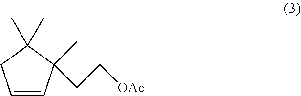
C1=CCC(C)(C)C1(C)CC[OAc]
